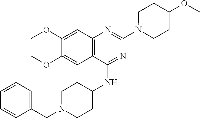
C12=C(C(NC3CCN(CC4=CC=CC=C4)CC3)=NC(N3CCC(OC)CC3)=N1)C=C(OC)C(OC)=C2
